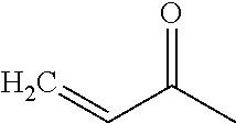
C(C(C)=O)=C
